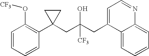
C1=CC(C2(CC(CC3=CC=NC4=CC=CC=C34)(O)[CF3])CC2)=C(O[CF3])C=C1
